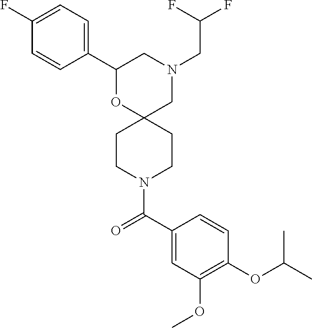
N1(CC(F)F)CC2(OC(C3=CC=C(F)C=C3)C1)CCN(C(C1=CC(OC)=C(OC(C)C)C=C1)=O)CC2
